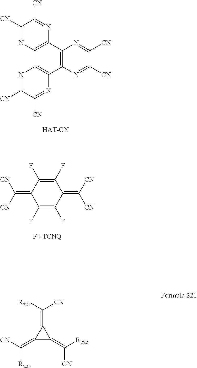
C1([CN])=NC2=C(N=C1[CN])C1=C(C3=C2N=C([CN])C([CN])=N3)N=C([CN])C([CN])=N1.C1(F)=C(F)C(=C([CN])[CN])C(F)=C(F)C1=C([CN])[CN].[R221]C(=C1C(=C([R223])[CN])C1=C([CN])[R222])[CN]
